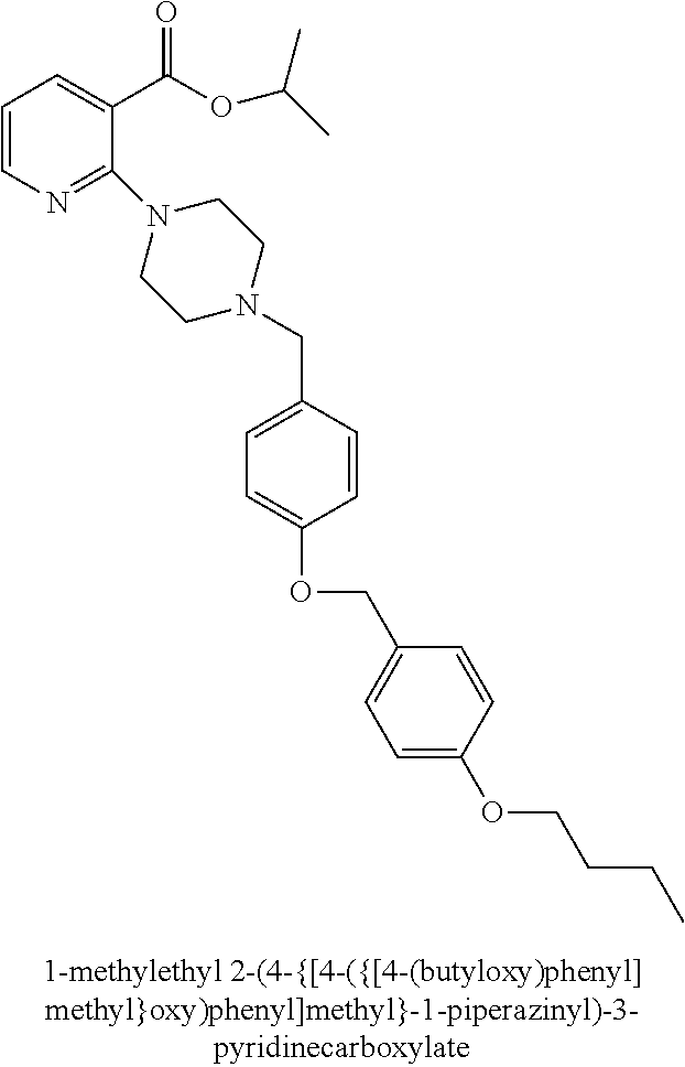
C1=CN=C(N2CCN(CC3=CC=C(OCC4=CC=C(OCCCC)C=C4)C=C3)CC2)C(C(OC(C)C)=O)=C1
